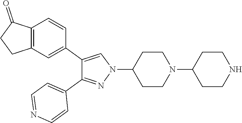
N1(C2CCN(C3CCNCC3)CC2)N=C(C2=CC=NC=C2)C(C2=CC3=C(C=C2)C(=O)CC3)=C1
